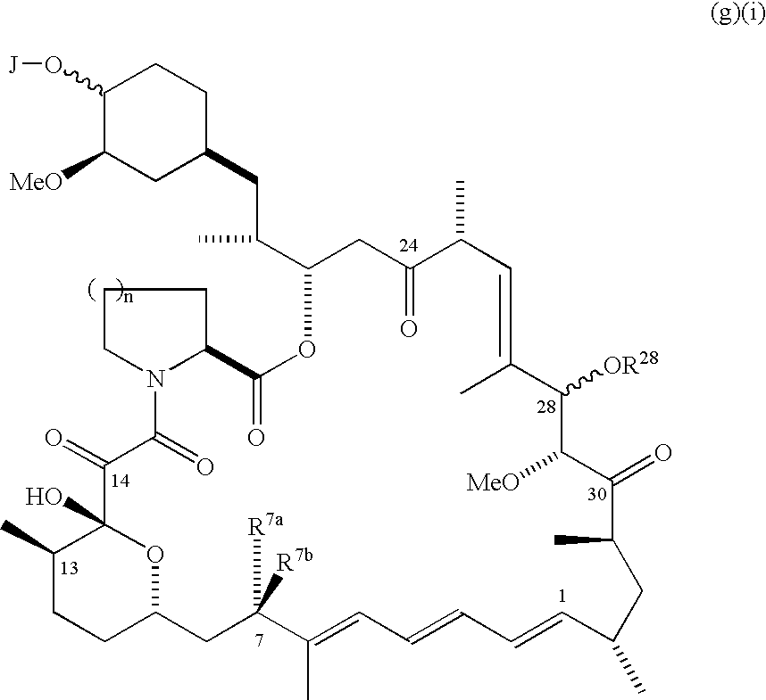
O(C1C([MeO])CC(CC(C2CC(=O)C(C)C=C(C)C([OR28])C([MeO])C(=O)C(C)CC(C)C=CC=CC=C(C)C([R7a])([R7b])CC3CCC(C)C(O)(O3)C(=O)C(=O)N3CCCC3C(=O)O2)C)CC1)[J]
